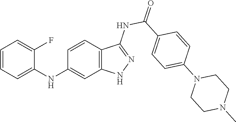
C1(NC2=CC3=C(C=C2)C(NC(=O)C2=CC=C(N4CCN(C)CC4)C=C2)=NN3)=CC=CC=C1F
